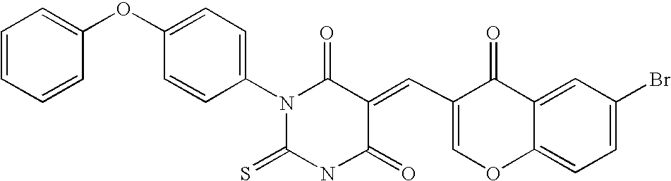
C1=CC=CC(OC2=CC=C(N3C(=S)NC(=O)C(=CC4=COC5=CC=C(Br)C=C5C4=O)C3=O)C=C2)=C1
